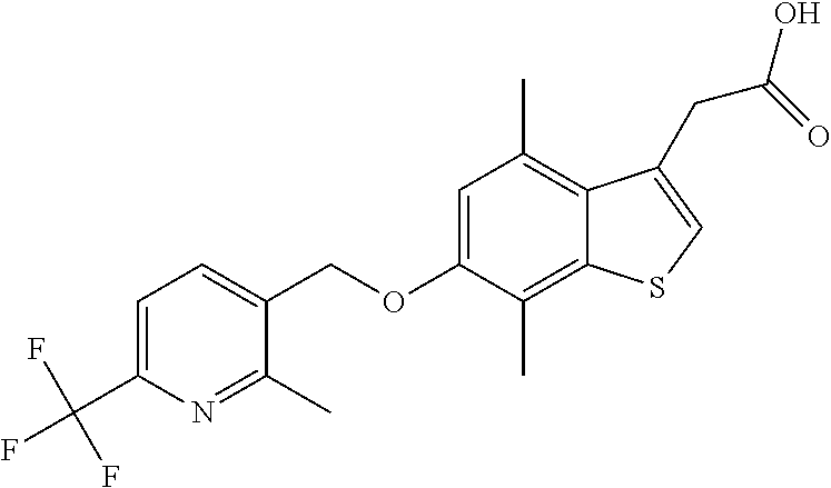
C12=C(C)C(OCC3=CC=C(C(F)(F)F)N=C3C)=CC(C)=C1C(CC(O)=O)=CS2
